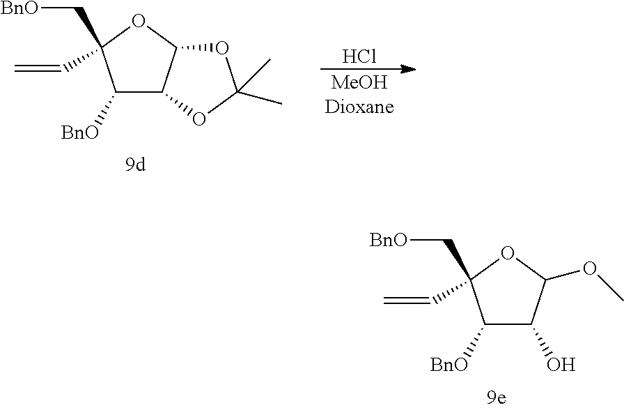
C1([BnO])C2C(OC1(C[BnO])C=C)OC(C)(C)O2.[MeOHDioxane].Cl.C1([BnO])C(O)C(OC)OC1(C[BnO])C=C
